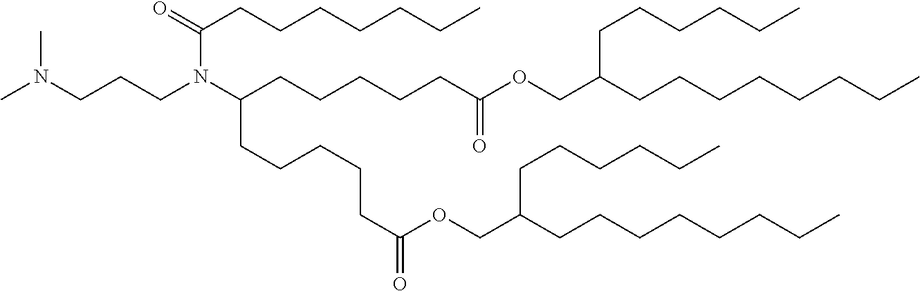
CN(CCCN(C(CCCCCC(OCC(CCCCCCCC)CCCCCC)=O)CCCCCC(OCC(CCCCCCCC)CCCCCC)=O)C(=O)CCCCCCC)C
